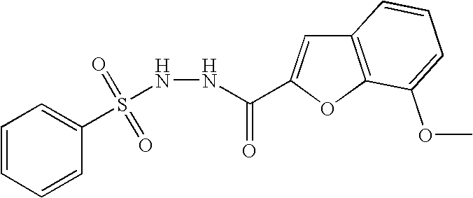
N(S(=O)(C1=CC=CC=C1)=O)NC(=O)C1=CC2=C(O1)C(OC)=CC=C2
